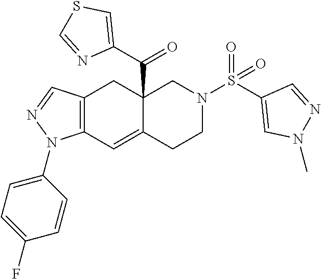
C12=C(C=C3C(C(C4=CSC=N4)=O)(C1)CN(S(C1=CN(C)N=C1)(=O)=O)CC3)N(C1=CC=C(F)C=C1)N=C2
